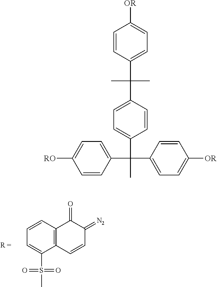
C12=C(C(S(=O)(=O)C)=CC=C1)C=CC(=[N2])C2=O.C1=CC(C(C2=CC=C(C(C)(C3=CC=C([OR])C=C3)C3=CC=C([RO])C=C3)C=C2)(C)C)=CC=C1[OR]
